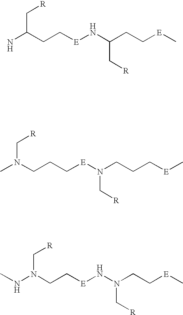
NC(CC[E]NC(CC[E]C)C[R])C[R].CN(CCC[E]N(CCC[E]C)C[R])C[R].N(N(CC[E]NN(CC[E]C)C[R])C[R])C
